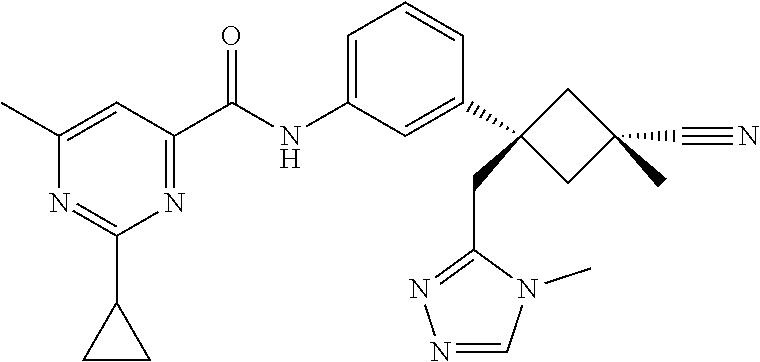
C1(C2(CC3=NN=CN3C)CC(C#N)(C)C2)=CC(NC(C2=NC(C3CC3)=NC(C)=C2)=O)=CC=C1
